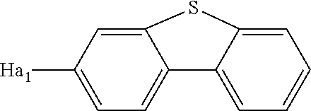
C1=C([Ha1])C=C2C(=C1)C1=CC=CC=C1S2
